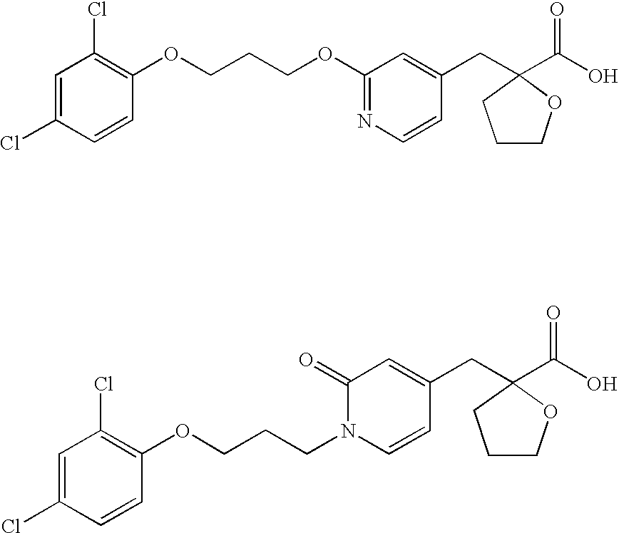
C1=C(Cl)C=CC(OCCCOC2=NC=CC(CC3(C(O)=O)OCCC3)=C2)=C1Cl.C1=C(Cl)C=CC(OCCCN2C=CC(CC3(C(O)=O)OCCC3)=CC2=O)=C1Cl
